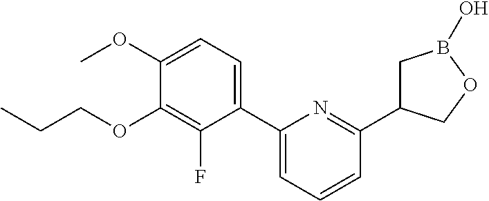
C1(C2=CC=CC(C3CB(O)OC3)=N2)=CC=C(OC)C(OCCC)=C1F
